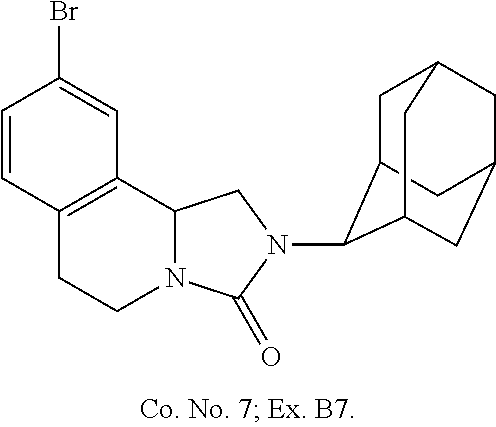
C12=C(C3N(CC1)C(=O)N(C1C4CC5CC(CC1C5)C4)C3)C=C(Br)C=C2
